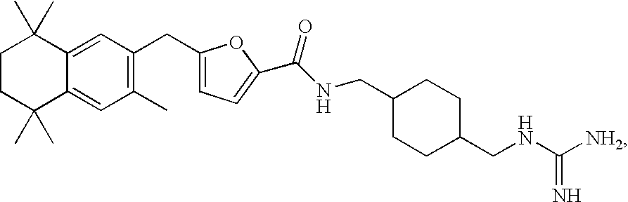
C(C1=CC=C(C(NCC2CCC(CNC([NH2])=N)CC2)=O)O1)C1=C(C)C=C2C(=C1)C(C)(C)CCC2(C)C
